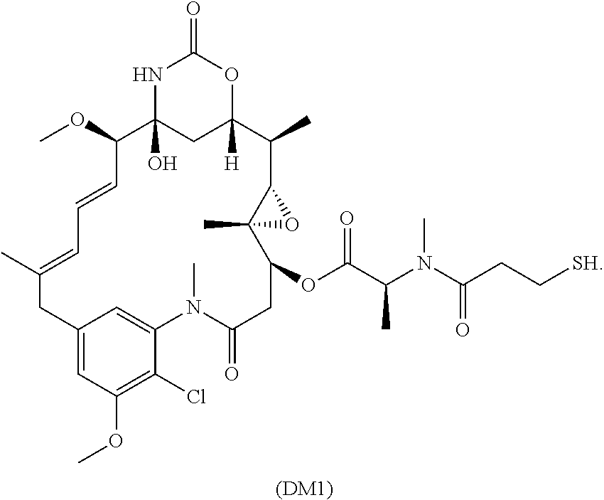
C12=CC(OC)=C(Cl)C(=C1)N(C)C(=O)CC(OC(C(N(C(CC[SH])=O)C)C)=O)C1(C)C(O1)C(C)C1([H])CC(O)(NC(=O)O1)C(OC)C=CC=C(C)C2.[(DM1)]
